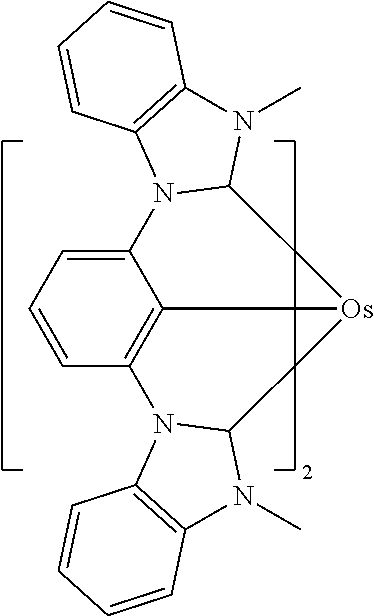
C12=CC=CC3=C1[Os](C1N3C3=C(N1C)C=CC=C3)C1N2C2=C(N1C)C=CC=C2
